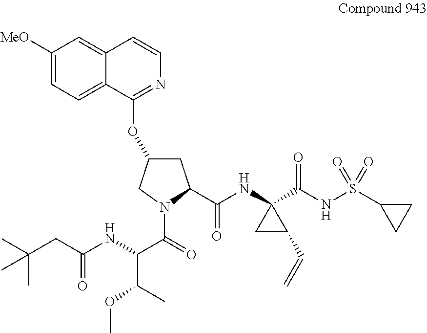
C12=CC([MeO])=CC=C1C(OC1CC(C(NC3(C(NS(C4CC4)(=O)=O)=O)CC3C=C)=O)N(C(=O)C(NC(CC(C)(C)C)=O)C(C)OC)C1)=NC=C2
